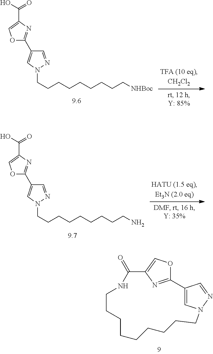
C12=NC(=CO1)C(=O)NCCCCCCCCCN1C=C2C=N1.C1=NN(CCCCCCCCC[NHBoc])C=C1C1=NC(C(=O)O)=CO1.C1=NN(CCCCCCCCCN)C=C1C1=NC(C(=O)O)=CO1
